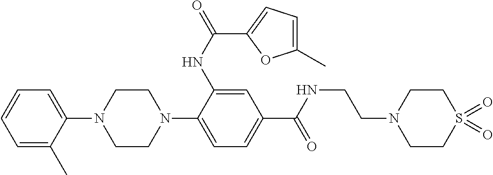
C1CN(C2=CC=C(C(NCCN3CCS(=O)(=O)CC3)=O)C=C2NC(=O)C2=CC=C(C)O2)CCN1C1=CC=CC=C1C
